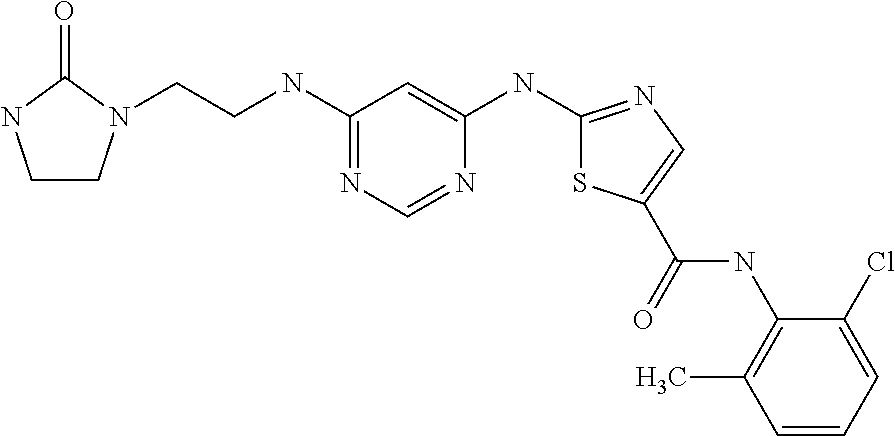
C1=CC=C(Cl)C(NC(=O)C2=CN=C(NC3=CC(NCCN4CCNC4=O)=NC=N3)S2)=C1C
